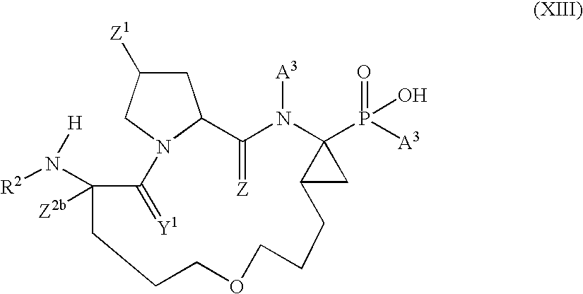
C1C([Z1])CN2C1C(=[Z])N([A3])C1(P(=O)([A3])O)C(C1)CCCOCCCC([Z2b])(N([R2])[H])C2=[Y1]
